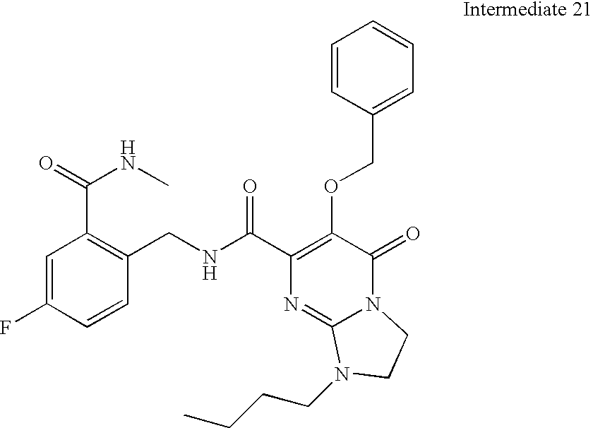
N(C(C1=C(OCC2=CC=CC=C2)C(=O)N2C(=N1)N(CCCC)CC2)=O)CC1=C(C(NC)=O)C=C(F)C=C1
